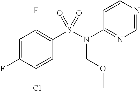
FC1=CC(F)=C(S(N(C2=NC=NC=C2)COC)(=O)=O)C=C1Cl
